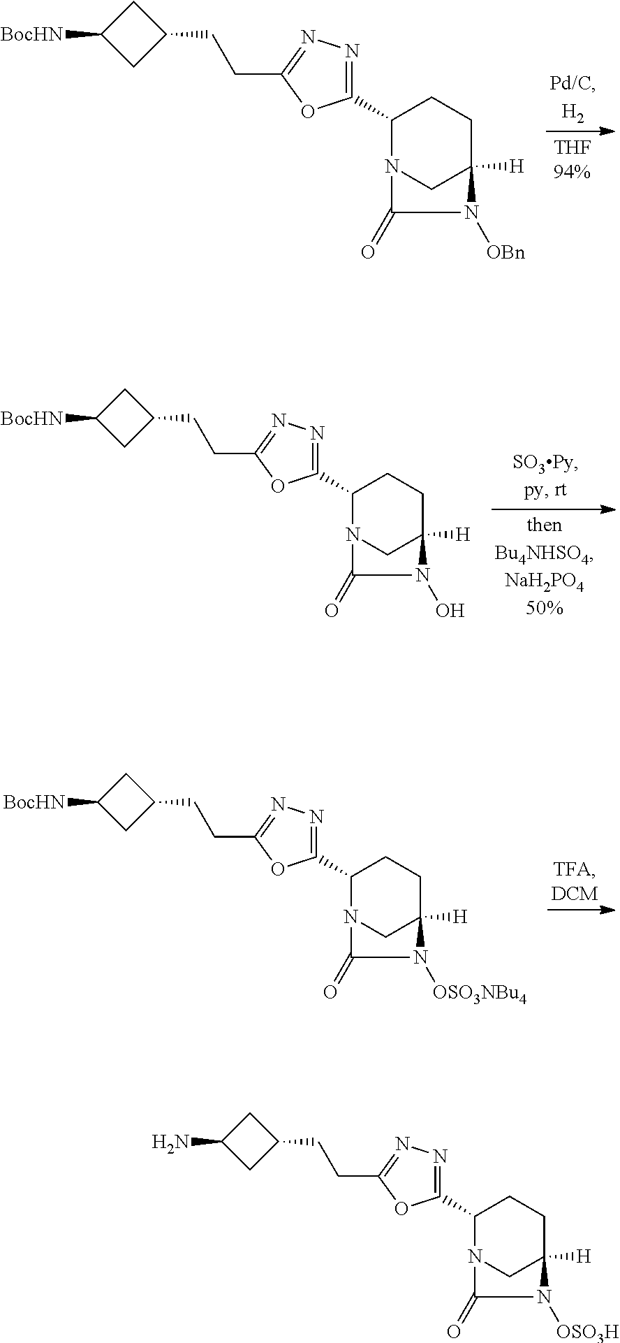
C1C(C2=NN=C(CCC3CC([BocHN])C3)O2)N2CC([H])(C1)N([OBn])C2=O.C1C(C2=NN=C(CCC3CC([BocHN])C3)O2)N2CC([H])(C1)N(O)C2=O.C1C(C2=NN=C(CCC3CC([BocHN])C3)O2)N2CC([H])(C1)N([OSO3NBu4])C2=O.C1C(C2=NN=C(CCC3CC(N)C3)O2)N2CC([H])(C1)N([OSO3H])C2=O
